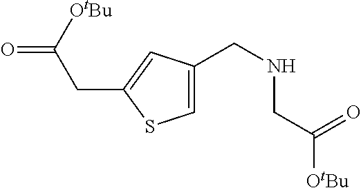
C1=C(CNCC([OtBu])=O)C=C(CC(=O)[OtBu])S1
